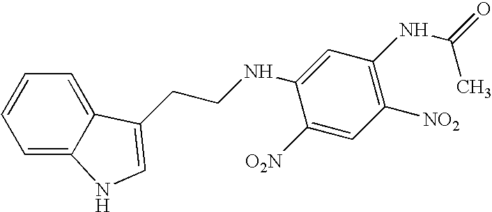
C1=C2C(=CC=C1)C(CCNC1=CC(NC(C)=O)=C([NO2])C=C1[O2N])=CN2
